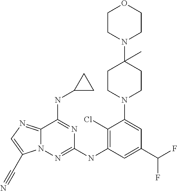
C12=NC=C(C#N)N1N=C(NC1=C(Cl)C(N3CCC(N4CCOCC4)(C)CC3)=CC(C(F)F)=C1)N=C2NC1CC1
